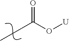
C(C(O[U])=O)C
